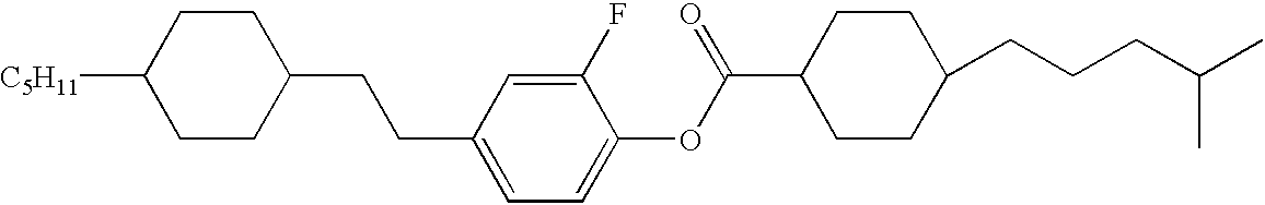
[C5H11]C1CCC(CCC2=CC=C(OC(C3CCC(CCCC(C)C)CC3)=O)C(F)=C2)CC1
